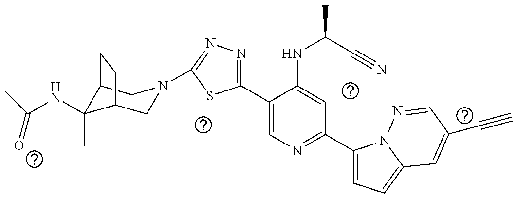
C1(C2=CN=C(C3=CC=C4N3N=CC(C#C)=C4)C=C2NC(C#N)C)=NN=C(N2CC3C(C)(NC(C)=O)C(C2)CC3)S1
